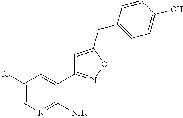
C1(Cl)=CN=C(N)C(C2=NOC(CC3=CC=C(O)C=C3)=C2)=C1
